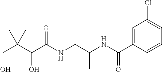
C(C(C(C(NCC(NC(C1=CC(Cl)=CC=C1)=O)C)=O)O)(C)C)O
